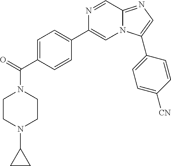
C1=C(C(=O)N2CCN(C3CC3)CC2)C=CC(C2=CN3C(=NC=C3C3=CC=C([CN])C=C3)C=N2)=C1
